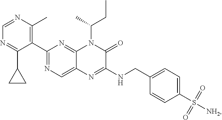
C1(C2=NC=C3C(=N2)N(C(C)CC)C(=O)C(NCC2=CC=C(S([NH2])(=O)=O)C=C2)=N3)=C(C)N=CN=C1C1CC1
